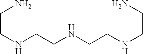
C(NCCNCCNCCN)CN
